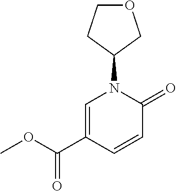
C1=C(C(OC)=O)C=CC(=O)N1C1COCC1
